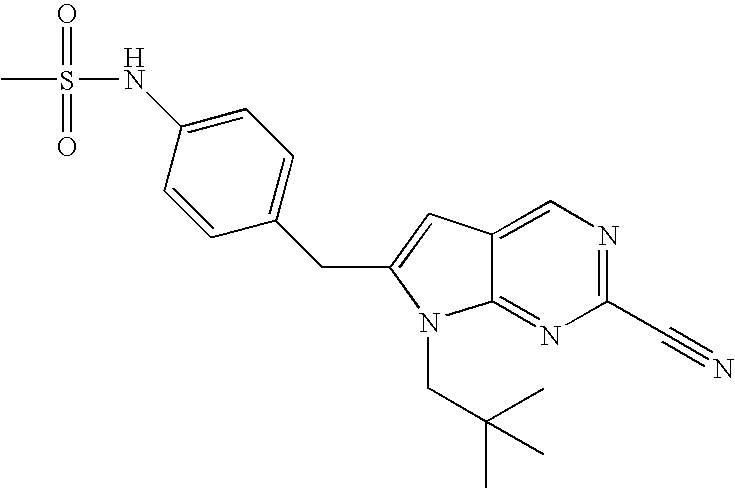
C1=C2C(=NC(C#N)=N1)N(CC(C)(C)C)C(CC1=CC=C(NS(C)(=O)=O)C=C1)=C2
